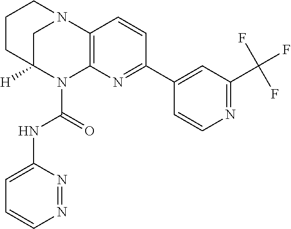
C1C2([H])N(C(=O)NC3=CC=CN=N3)C3=C(N1CCC2)C=CC(C1=CC(C(F)(F)F)=NC=C1)=N3
